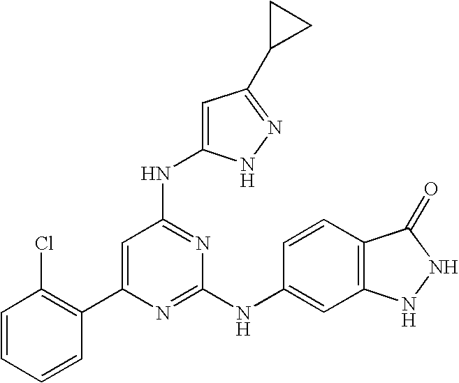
C1(C2=CC(NC3=CC(C4CC4)=NN3)=NC(NC3=CC4=C(C=C3)C(=O)NN4)=N2)=C(Cl)C=CC=C1
